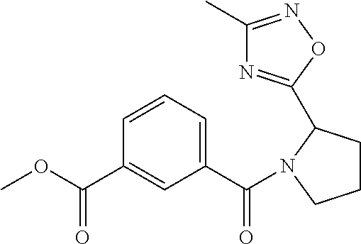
COC(C1=CC(C(=O)N2CCCC2C2=NC(C)=NO2)=CC=C1)=O
